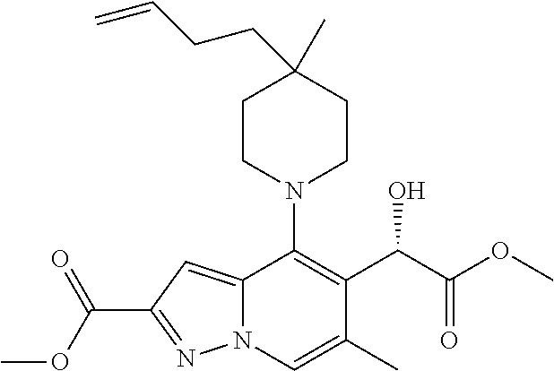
C12=CC(C(OC)=O)=NN1C=C(C)C(C(C(OC)=O)O)=C2N1CCC(C)(CCC=C)CC1
